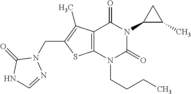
C12=C(N(CCCC)C(=O)N(C3C(C)C3)C1=O)SC(CN1C(=O)NC=N1)=C2C
